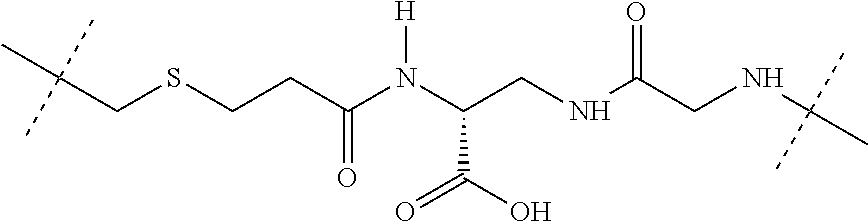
C(CC(N(C(CNC(CNC(C)(C)C)=O)C(O)=O)[H])=O)SCC(C)(C)C
